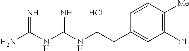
C(NC(NC(N)=N)=N)CC1=CC(Cl)=C([Me])C=C1.Cl
